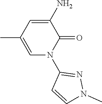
CC1=CN(C2=NN(C)C=C2)C(=O)C(N)=C1
